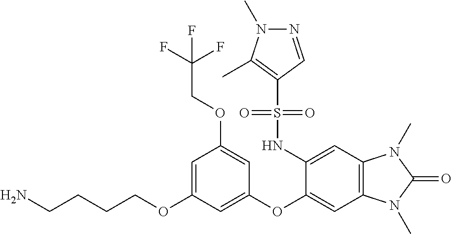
C1=C(OCCCCN)C=C(OC2=CC3=C(C=C2NS(C2=C(C)N(C)N=C2)(=O)=O)N(C)C(=O)N3C)C=C1OCC(F)(F)F
